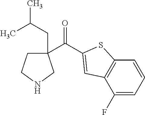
C1(F)=CC=CC2=C1C=C(C(=O)C1(CC(C)C)CCNC1)S2
